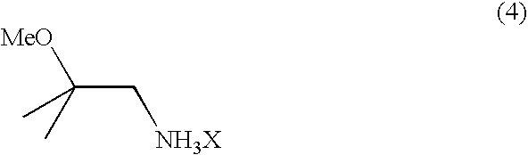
C(C[NH3X])([MeO])(C)C
